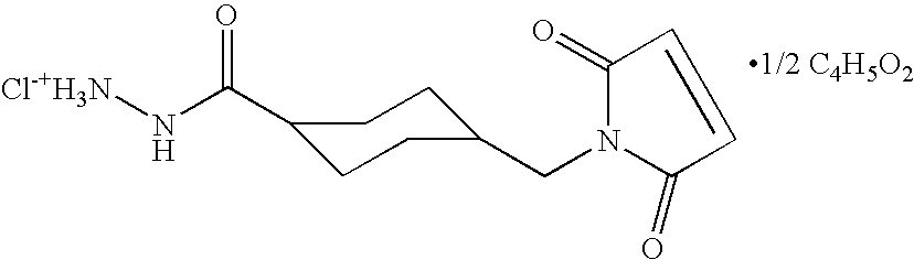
[Cl-+H3N]NC(=O)C1CCC(CN2C(=O)C=CC2=O)CC1
